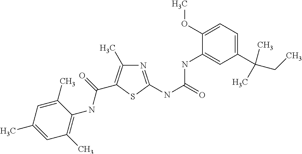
N1=C(NC(=O)NC2=CC(C(C)(C)CC)=CC=C2OC)SC(C(=O)NC2=C(C)C=C(C)C=C2C)=C1C
